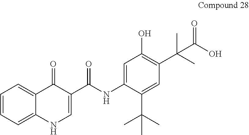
C1=CC=C2C(=C1)C(=O)C(C(NC1=CC(O)=C(C(C)(C)C(O)=O)C=C1C(C)(C)C)=O)=CN2
